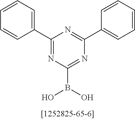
C1(C2=NC(B(O)O)=NC(C3=CC=CC=C3)=N2)=CC=CC=C1
